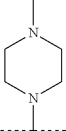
C1CN(C(C)C)CCN1C
